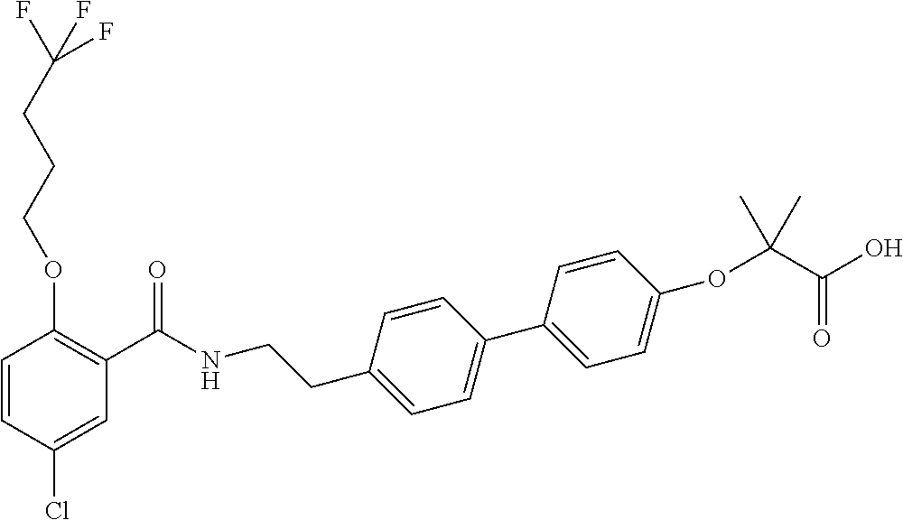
C1=CC(Cl)=CC(C(NCCC2=CC=C(C3=CC=C(OC(C(O)=O)(C)C)C=C3)C=C2)=O)=C1OCCCC(F)(F)F
